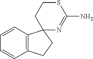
C12=C(C=CC=C1)C1(CC2)N=C(N)SCC1
